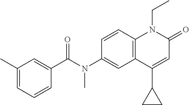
N(C1=CC2=C(C=C1)N(CC)C(=O)C=C2C1CC1)(C(C1=CC(C)=CC=C1)=O)C
